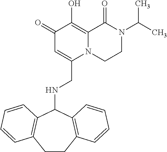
C1(=O)C=C(CNC2C3=C(CCC4=C2C=CC=C4)C=CC=C3)N2C(=C1O)C(=O)N(C(C)C)CC2
